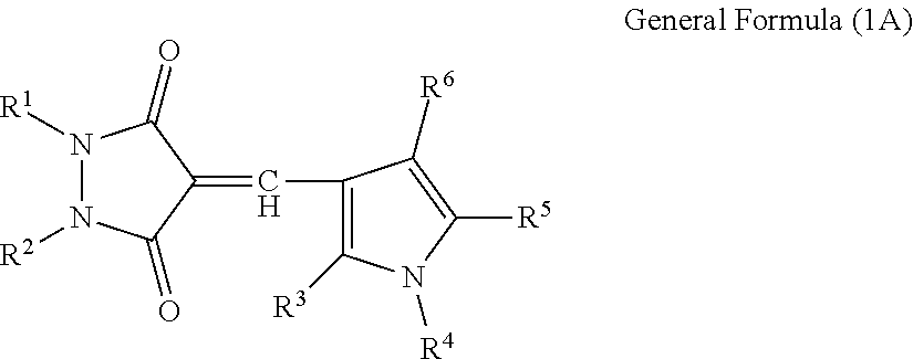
C1(=CC2=C([R3])N([R4])C([R5])=C2[R6])C(=O)N([R1])N([R2])C1=O
